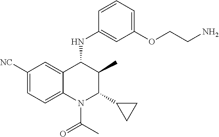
C1([NC])=CC=C2C(=C1)C(NC1=CC(OCCN)=CC=C1)C(C)C(C1CC1)N2C(=O)C
